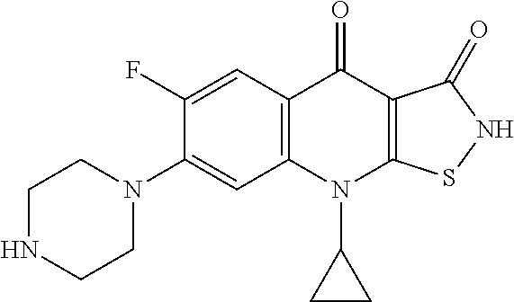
C12=C(C=C(F)C(N3CCNCC3)=C1)C(=O)C1=C(N2C2CC2)SNC1=O
